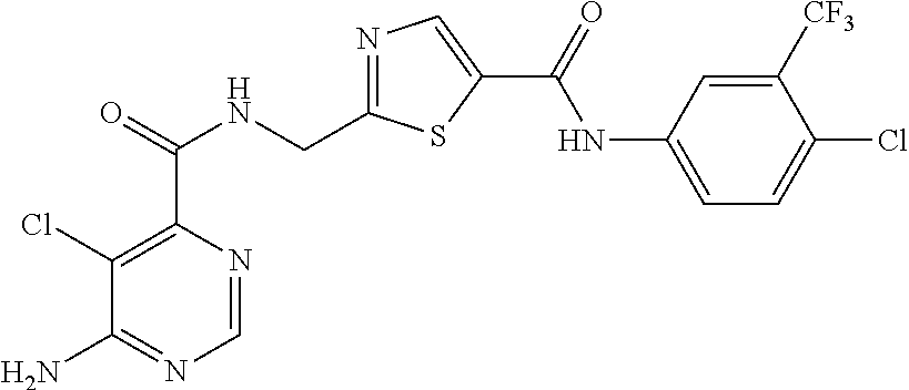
C1=NC(C(=O)NCC2=NC=C(C(=O)NC3=CC=C(Cl)C([CF3])=C3)S2)=C(Cl)C(N)=N1
